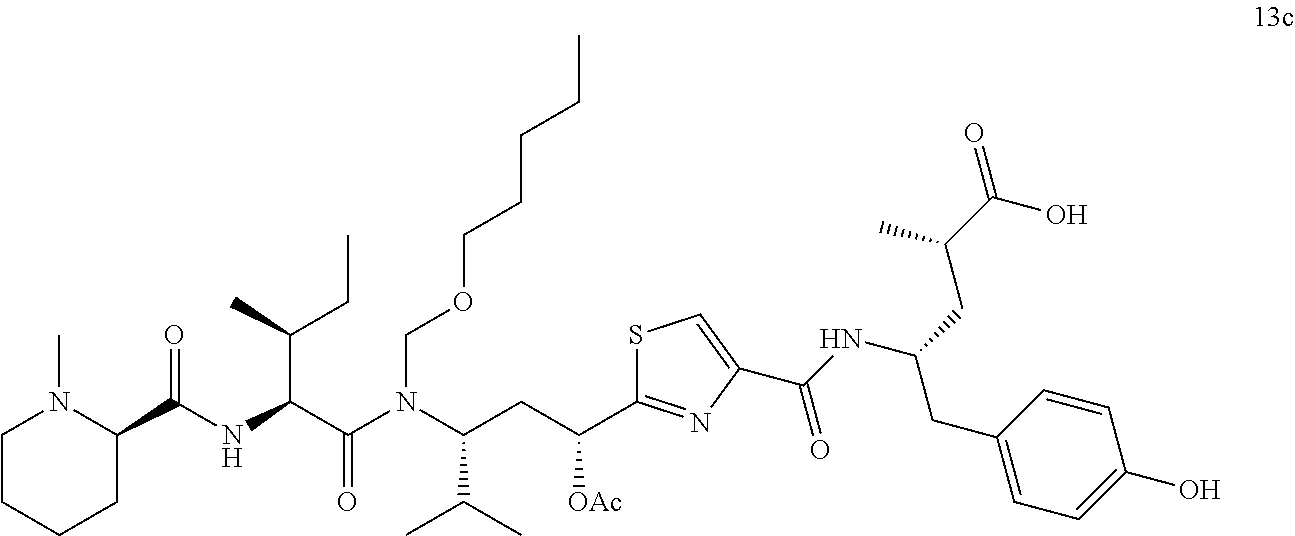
C1CCCC(C(NC(C(N(C(CC(C2=NC(C(NC(CC(C(=O)O)C)CC3=CC=C(O)C=C3)=O)=CS2)[OAc])C(C)C)COCCCCC)=O)C(C)CC)=O)N1C
